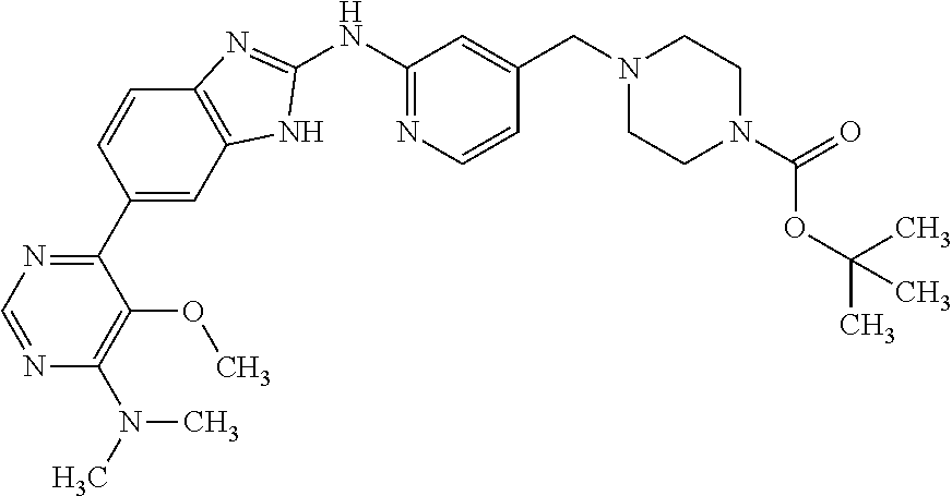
C1(C2=NC=NC(N(C)C)=C2OC)=CC2=C(C=C1)N=C(NC1=NC=CC(CN3CCN(C(OC(C)(C)C)=O)CC3)=C1)N2
